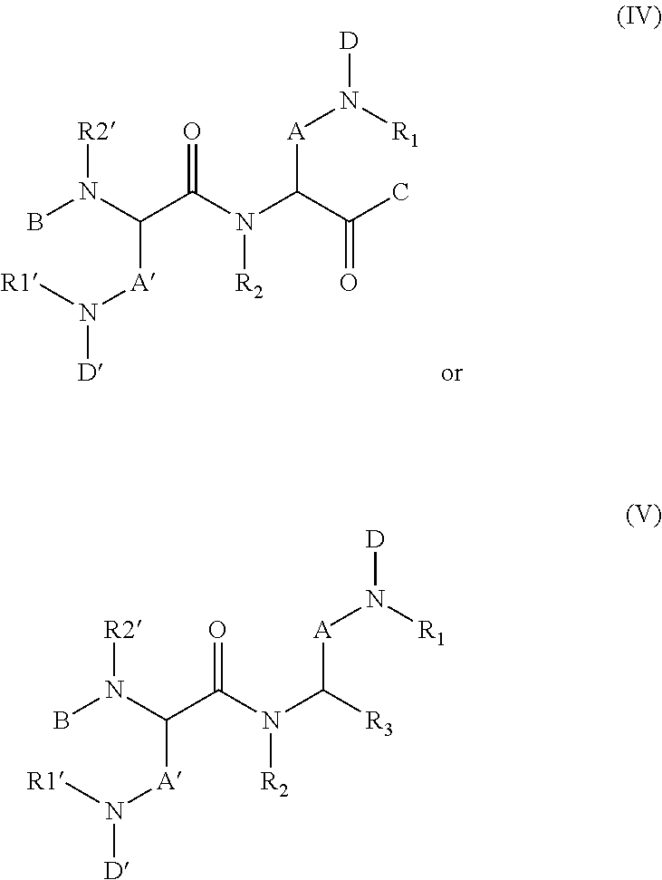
BN(C([A]N([R1])[D])C(N([R2])C([R3])[A]N([R1])[D])=O)[R2].BN(C([A]N([R1])[D])C(N([R2])C(C(=O)C)[A]N([R1])[D])=O)[R2]
